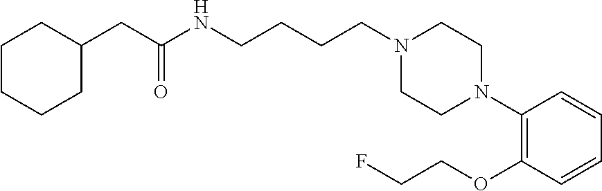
N1(CCCCNC(=O)CC2CCCCC2)CCN(C2=C(OCCF)C=CC=C2)CC1
